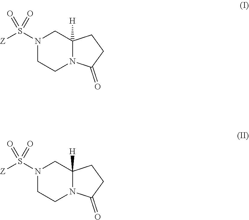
N1(S([Z])(=O)=O)CCN2C([H])(C1)CCC2=O.N1(S([Z])(=O)=O)CCN2C([H])(C1)CCC2=O
